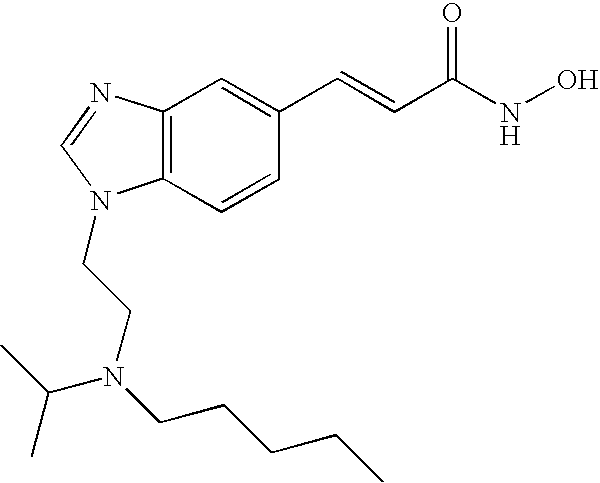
C12=C(C=CC(C=CC(NO)=O)=C1)N(CCN(C(C)C)CCCCC)C=N2
